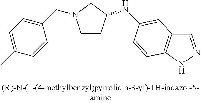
C1CC(NC2=CC3=C(NN=C3)C=C2)CN1CC1=CC=C(C)C=C1
